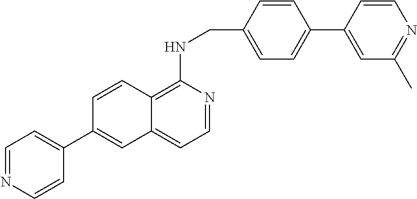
C1=CC(CNC2=C3C(=CC=N2)C=C(C2=CC=NC=C2)C=C3)=CC=C1C1=CC(C)=NC=C1
